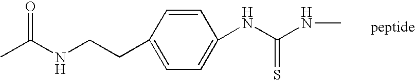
CC(NCCC1=CC=C(NC(NC)=S)C=C1)=O
